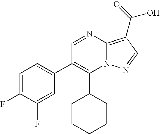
C1(C2CCCCC2)=C(C2=CC=C(F)C(F)=C2)C=NC2=C(C(=O)O)C=NN12
